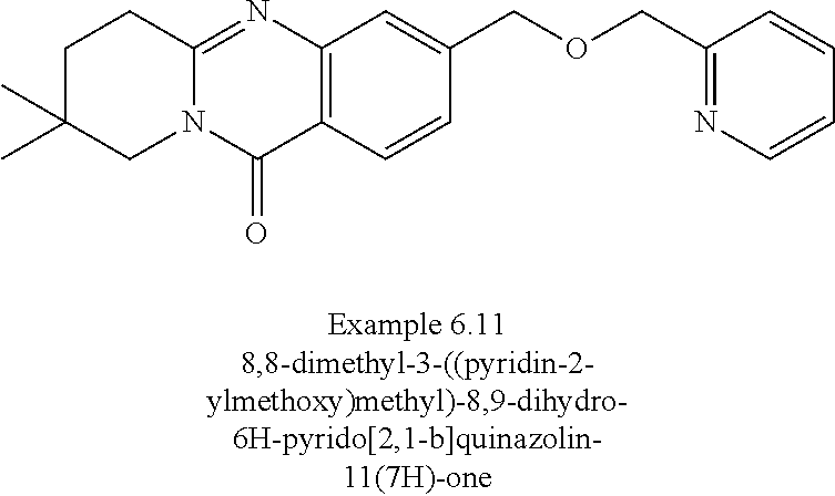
N12C(=NC3=C(C1=O)C=CC(COCC1=NC=CC=C1)=C3)CCC(C)(C)C2
